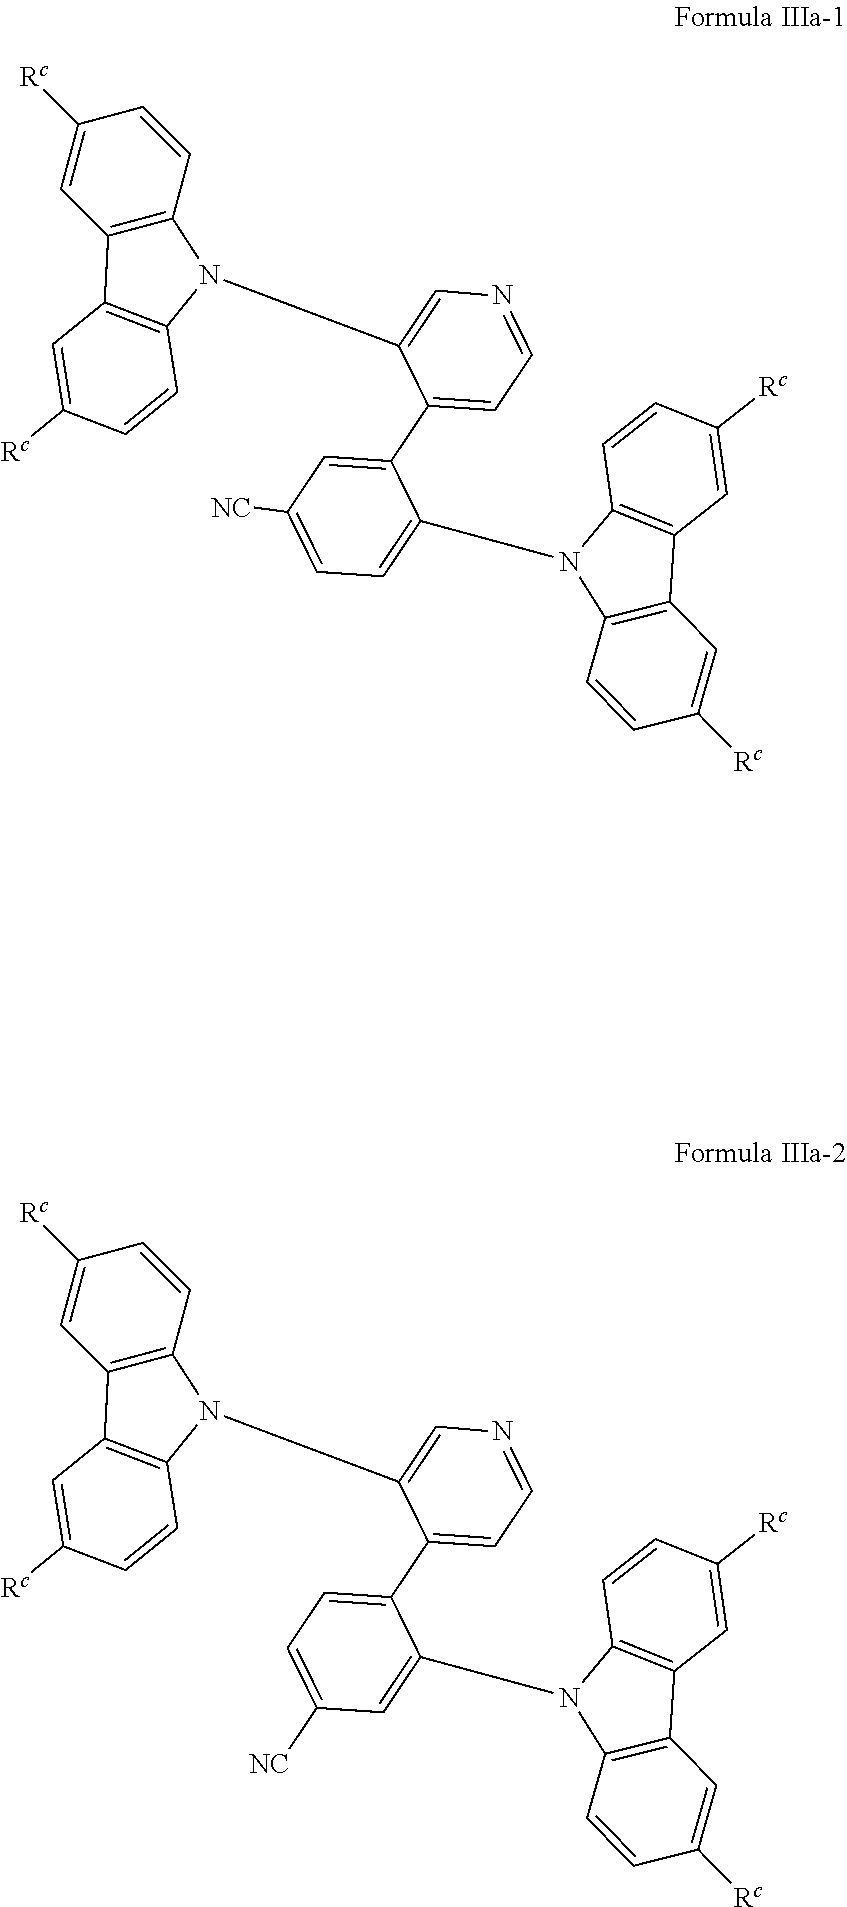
C12=C(C=CC([Rc])=C1)N(C1=CN=CC=C1C1=CC([NC])=CC=C1N1C3=C(C4=C1C=CC([Rc])=C4)C=C([Rc])C=C3)C1=C2C=C([Rc])C=C1.C12=C(C=CC([Rc])=C1)N(C1=CN=CC=C1C1=CC=C([NC])C=C1N1C3=C(C4=C1C=CC([Rc])=C4)C=C([Rc])C=C3)C1=C2C=C([Rc])C=C1
